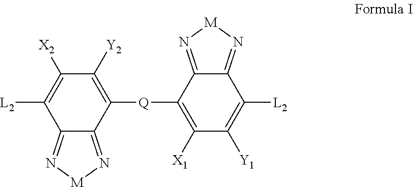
C1([Q]C2=C([Y2])C([X2])=C([L2])C3=N[M]N=C23)=C([X1])C([Y1])=C([L2])C2=N[M]N=C12
